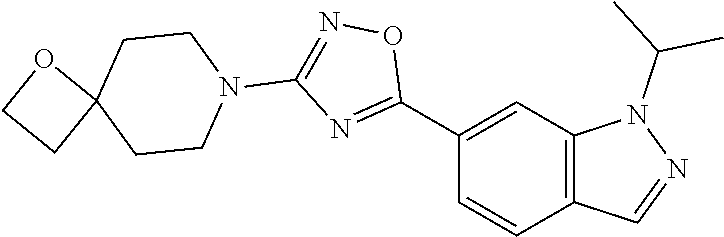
C1(C2=NC(N3CCC4(CC3)OCC4)=NO2)=CC2=C(C=C1)C=NN2C(C)C
